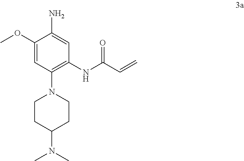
C1CC(N(C)C)CCN1C1=C(NC(C=C)=O)C=C(N)C(OC)=C1
